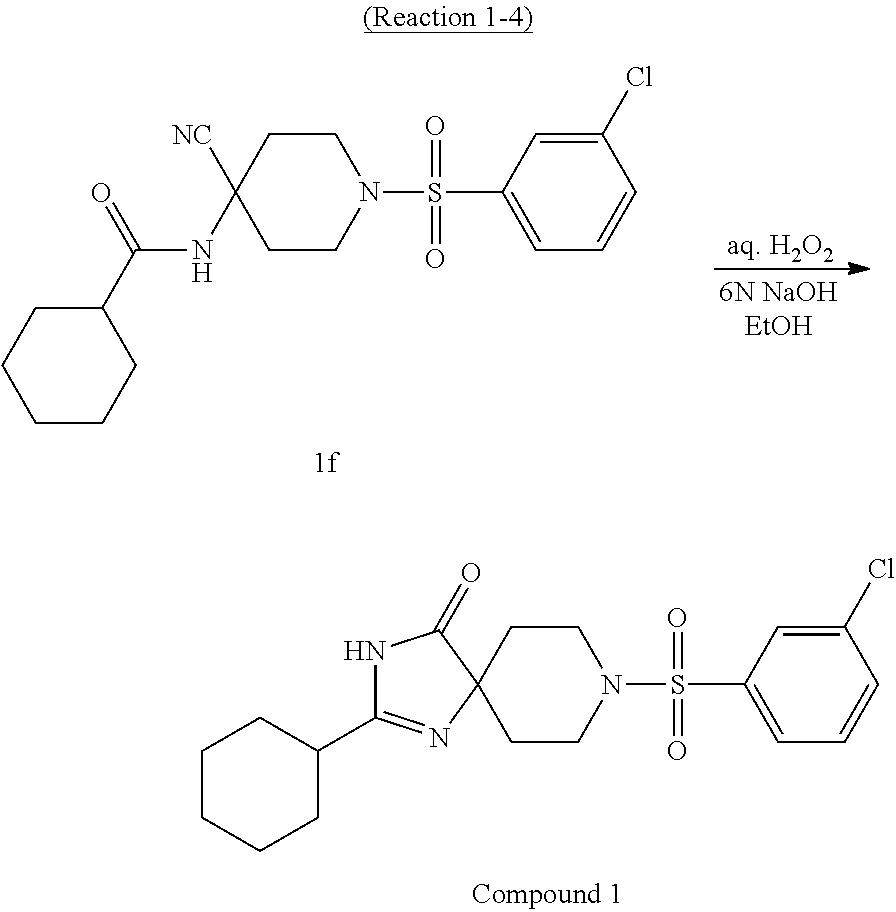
C1CN(S(=O)(=O)C2=CC=CC(Cl)=C2)CCC12N=C(C1CCCCC1)NC2=O.C1([NC])(NC(C2CCCCC2)=O)CCN(S(=O)(=O)C2=CC=CC(Cl)=C2)CC1
